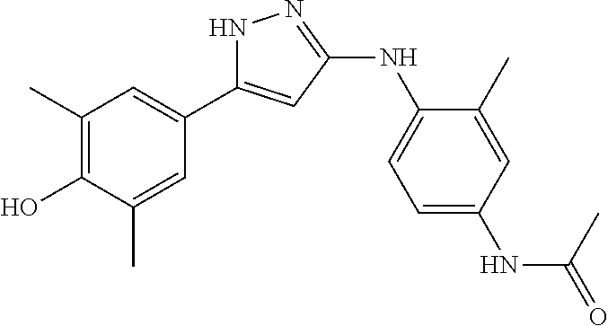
N1C(C2=CC(C)=C(O)C(C)=C2)=CC(NC2=CC=C(NC(=O)C)C=C2C)=N1
